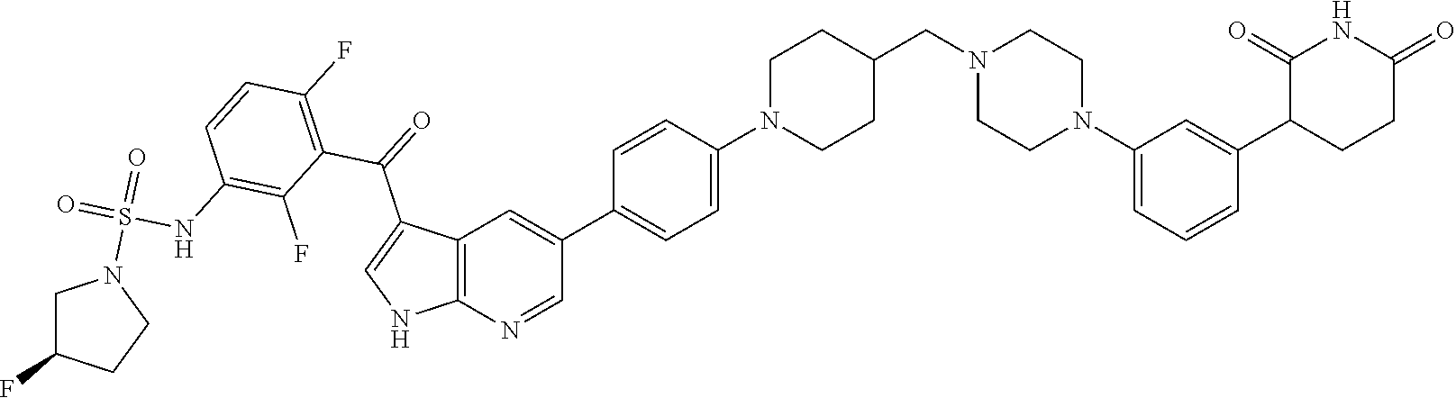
C12=C(N=CC(C3=CC=C(N4CCC(CN5CCN(C6=CC=CC(C7CCC(=O)NC7=O)=C6)CC5)CC4)C=C3)=C1)NC=C2C(=O)C1=C(F)C=CC(NS(=O)(=O)N2CC(F)CC2)=C1F
